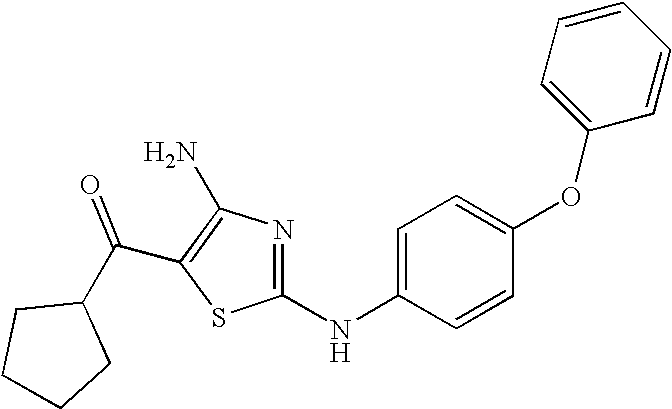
C1=C(NC2=NC(N)=C(C(C3CCCC3)=O)S2)C=CC(OC2=CC=CC=C2)=C1
